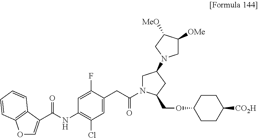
C1=C(C(NC2=C(Cl)C=C(CC(=O)N3CC(N4CC([OMe])C([MeO])C4)CC3COC3CCC([CO2H])CC3)C(F)=C2)=O)C2=C(C=CC=C2)O1
